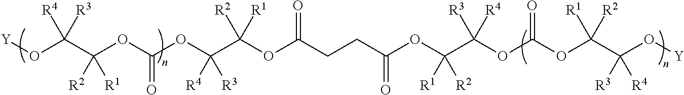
[Y]OC(C(OC(OC(C(OC(CCC(OC([R1])([R2])C([R3])([R4])OC(OC(C(O[Y])([R3])[R4])([R1])[R2])=O)=O)=O)([R2])[R1])([R4])[R3])=O)([R2])[R1])([R4])[R3]
